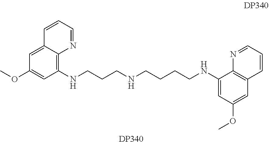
C1(NCCCNCCCCNC2=CC(OC)=CC3=C2N=CC=C3)=C2C(=CC(OC)=C1)C=CC=N2.[DP340]
